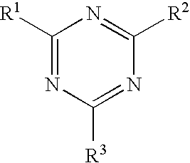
C1([R1])=NC([R3])=NC([R2])=N1
